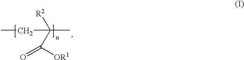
C(C([R2])(C(=O)[OR1])C)C
